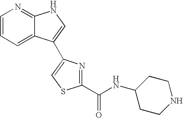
C1=CN=C2C(=C1)C(C1=CSC(C(NC3CCNCC3)=O)=N1)=CN2
